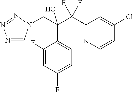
N1=CN(CC(C(C2=NC=CC(Cl)=C2)(F)F)(O)C2=CC=C(F)C=C2F)N=N1
